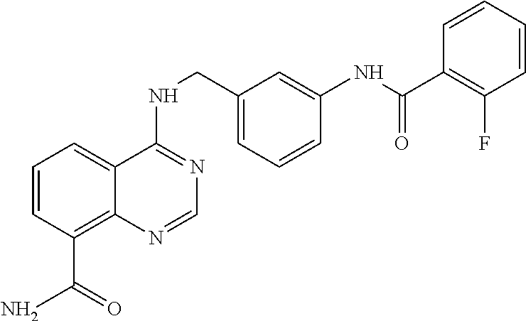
C1=CC(C(N)=O)=C2C(=C1)C(NCC1=CC=CC(NC(=O)C3=C(F)C=CC=C3)=C1)=NC=N2
